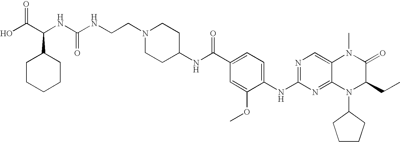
N(C(NCCN1CCC(NC(C2=CC=C(NC3=NC=C4C(=N3)N(C3CCCC3)C(CC)C(=O)N4C)C(OC)=C2)=O)CC1)=O)C(C(O)=O)C1CCCCC1
